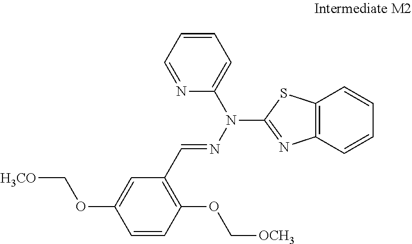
C1=CC(OC[OCH3])=C(C=NN(C2=NC3=C(S2)C=CC=C3)C2=CC=CC=N2)C=C1OC[H3CO]
